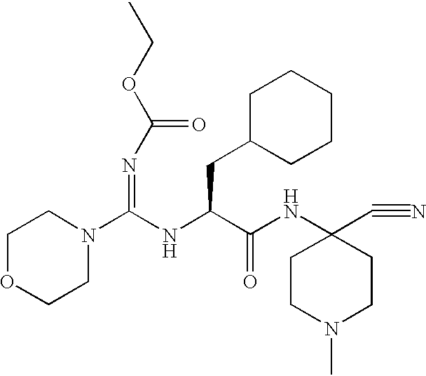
C1OCCN(C(NC(C(NC2(C#N)CCN(C)CC2)=O)CC2CCCCC2)=NC(OCC)=O)C1
